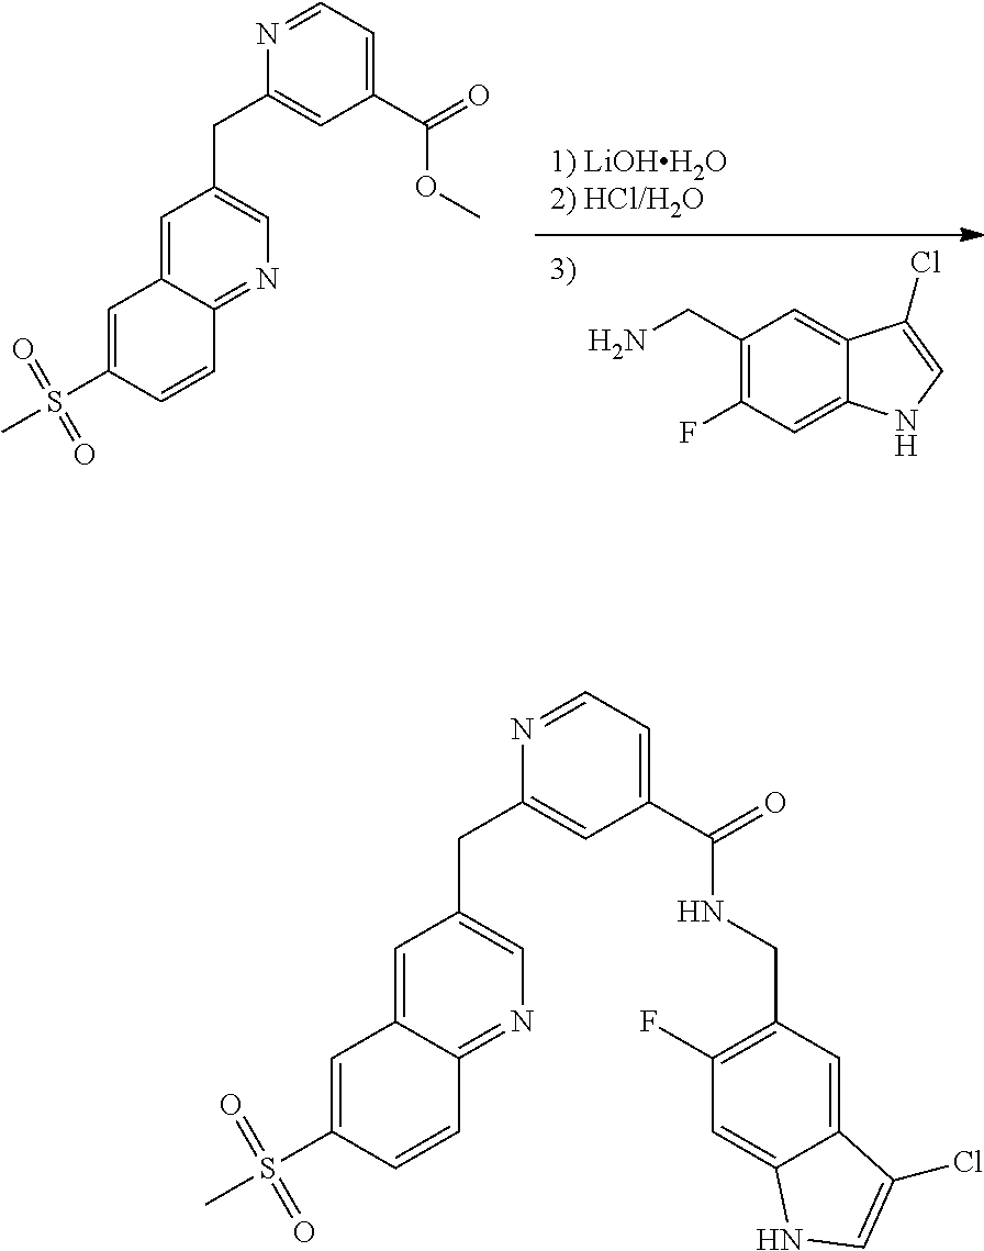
C1(CN)=C(F)C=C2C(=C1)C(Cl)=CN2.C1=C2C(=NC=C1CC1=CC(C(=O)OC)=CC=N1)C=CC(S(=O)(=O)C)=C2.C(C1=CC(C(=O)NCC2=C(F)C=C3C(=C2)C(Cl)=CN3)=CC=N1)C1=CN=C2C(=C1)C=C(S(=O)(=O)C)C=C2
